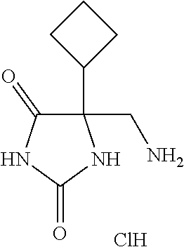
C1(CN)(C2CCC2)C(=O)NC(=O)N1.Cl
